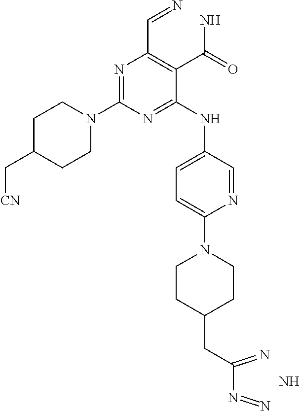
N.N1=C(N2CCC(C[CN])CC2)N=C(NC2=CC=C(N3CCC(CC(N=N)=N)CC3)N=C2)C(C(N)=O)=C1C=N
